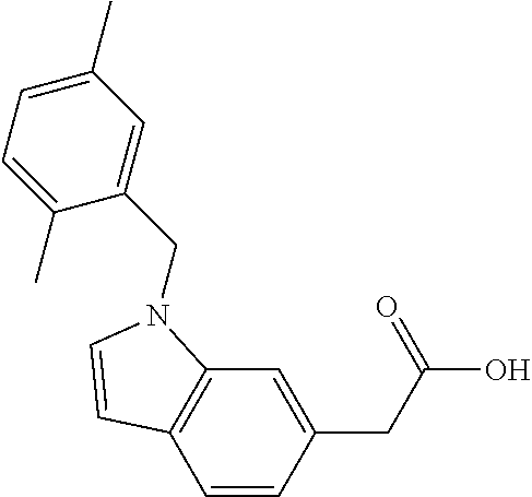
C1=CC(CC(O)=O)=CC2=C1C=CN2CC1=CC(C)=CC=C1C
